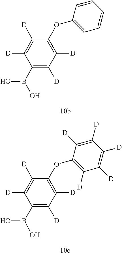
C1([D])=C(B(O)O)C([D])=C([D])C(OC2=CC=CC=C2)=C1[D].C1([D])=C(B(O)O)C([D])=C([D])C(OC2=C([D])C([D])=C([D])C([D])=C2[D])=C1[D]
